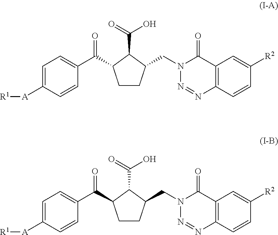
[A](C1=CC=C(C(=O)C2CCC(CN3N=NC4=C(C3=O)C=C([R2])C=C4)C2C(=O)O)C=C1)[R1].[A](C1=CC=C(C(=O)C2CCC(CN3N=NC4=C(C3=O)C=C([R2])C=C4)C2C(=O)O)C=C1)[R1]
